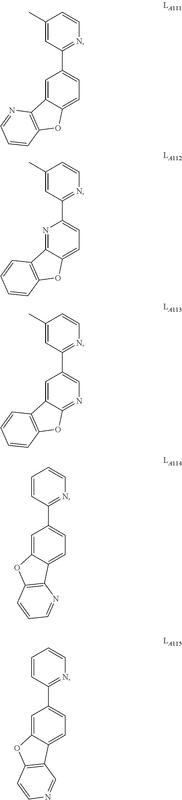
C1(C)=CC(C2=CC=C3C(=C2)C2=C(O3)C=CC=N2)=NC=C1.C1(C)=CC(C2=CC=C3C(=N2)C2=C(O3)C=CC=C2)=NC=C1.C1(C)=CC(C2=CN=C3C(=C2)C2=C(O3)C=CC=C2)=NC=C1.C1=CC(C2=CC=C3C(=C2)OC2=C3N=CC=C2)=NC=C1.C1=CC(C2=CC=C3C(=C2)OC2=C3C=NC=C2)=NC=C1
